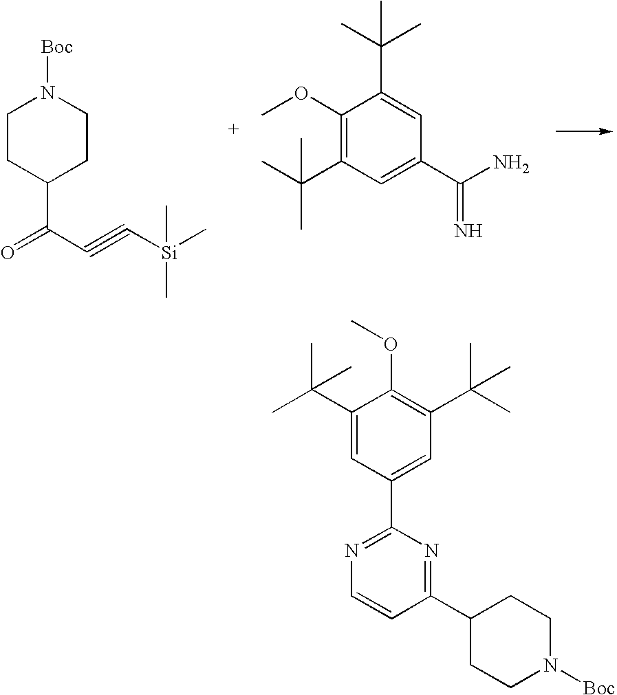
[Boc]N1CCC(C(=O)C#C[Si](C)(C)C)CC1.COC1=C(C(C)(C)C)C=C(C(N)=N)C=C1C(C)(C)C.C1(C(C)(C)C)=CC(C2=NC=CC(C3CCN([Boc])CC3)=N2)=CC(C(C)(C)C)=C1OC
